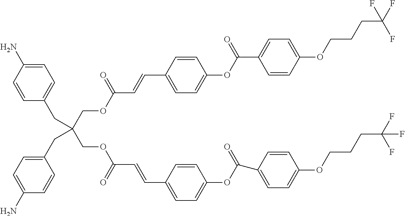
C1=CC(CC(CC2=CC=C(N)C=C2)(COC(C=CC2=CC=C(OC(C3=CC=C(OCCCC(F)(F)F)C=C3)=O)C=C2)=O)COC(C=CC2=CC=C(OC(=O)C3=CC=C(OCCCC(F)(F)F)C=C3)C=C2)=O)=CC=C1N
